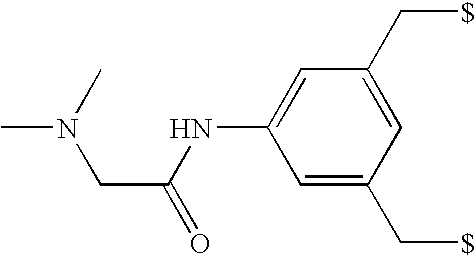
C1(NC(CN(C)C)=O)=CC(C[$])=CC(C[$])=C1
